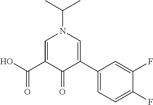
CC(C)N1C=C(C(=O)O)C(=O)C(C2=CC=C(F)C(F)=C2)=C1
